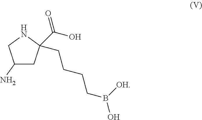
C1(N)CC(CCCCB(O)[OH])(C(O)=O)NC1
